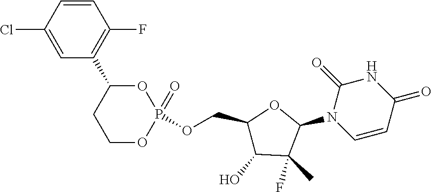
C1(Cl)=CC(C2CCOP(=O)(OCC3C(O)C(F)(C)C(N4C=CC(=O)NC4=O)O3)O2)=C(F)C=C1
